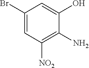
C1(Br)=CC([NO2])=C(N)C(O)=C1
